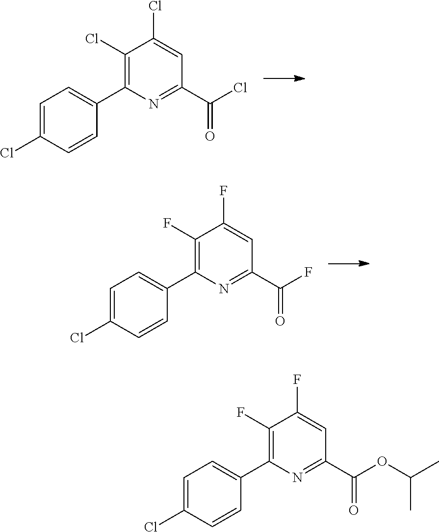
N1=C(C(Cl)=O)C=C(Cl)C(Cl)=C1C1=CC=C(Cl)C=C1.N1=C(C(F)=O)C=C(F)C(F)=C1C1=CC=C(Cl)C=C1.N1=C(C(OC(C)C)=O)C=C(F)C(F)=C1C1=CC=C(Cl)C=C1
